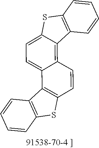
C1=CC=CC2=C1C1=C(C=CC3=C4C(=CC=C13)SC1=C4C=CC=C1)S2
